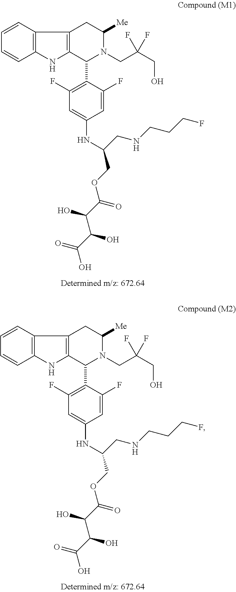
C12=C(C=CC=C1)C1=C(N2)C(C2=C(F)C=C(NC(CNCCCF)COC(C(O)C(C(=O)O)O)=O)C=C2F)N(CC(CO)(F)F)C([Me])C1.C12=C(C=CC=C1)C1=C(N2)C(C2=C(F)C=C(NC(CNCCCF)COC(C(O)C(C(=O)O)O)=O)C=C2F)N(CC(CO)(F)F)C([Me])C1
